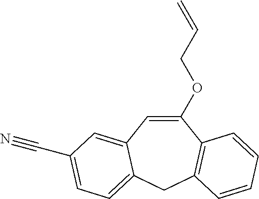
C1(OCC=C)=CC2=CC(C#N)=CC=C2CC2=C1C=CC=C2
